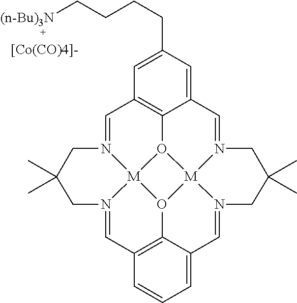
C1=N2[M]34O5C6=C1C=C(CCCC[(n-Bu)3N])C=C6C=N1[M]56O3C3=C(C=N4CC(C)(C)C2)C=CC=C3C=N6CC(C)(C)C1.[[Co(CO)4]-]
